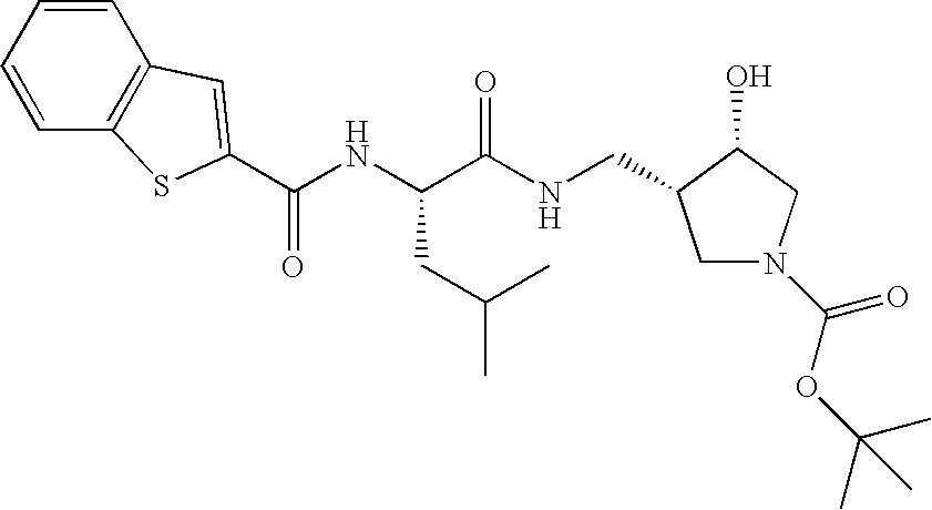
C1N(C(OC(C)(C)C)=O)CC(O)C1CNC(C(NC(=O)C1=CC2=C(C=CC=C2)S1)CC(C)C)=O
